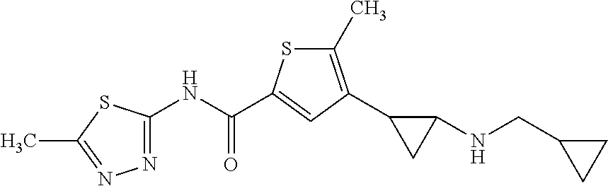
C1(C)=C(C2CC2NCC2CC2)C=C(C(NC2=NN=C(C)S2)=O)S1
